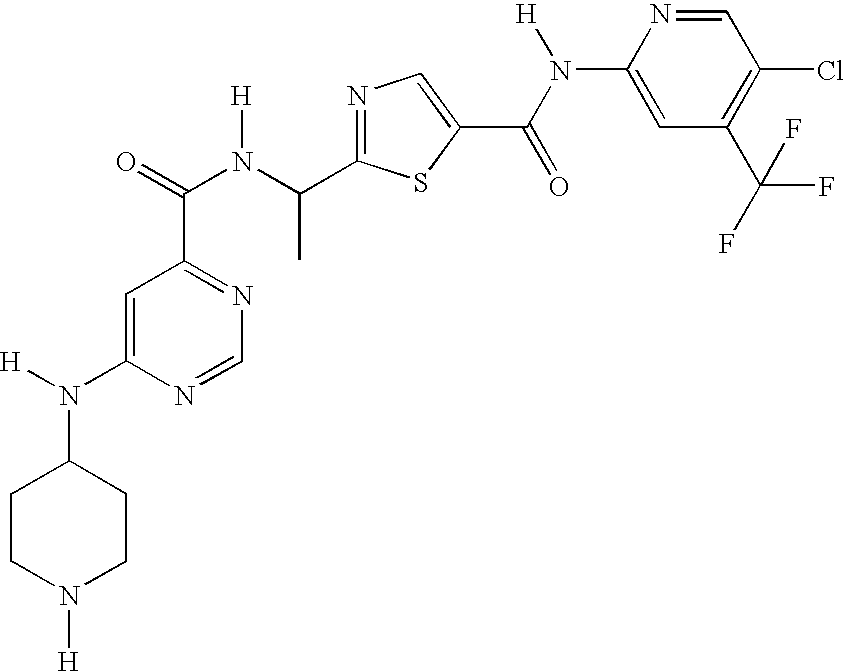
N1=C(C(N(C(=O)C2=NC=NC(N([H])C3CCN([H])CC3)=C2)[H])C)SC(C(N([H])C2=CC(C(F)(F)F)=C(Cl)C=N2)=O)=C1
